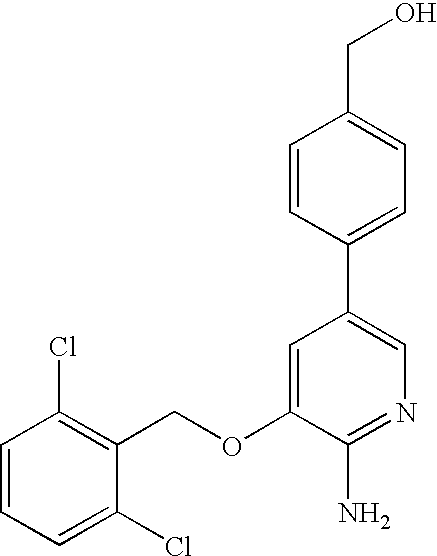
C1=CC=C(Cl)C(COC2=CC(C3=CC=C(CO)C=C3)=CN=C2N)=C1Cl
